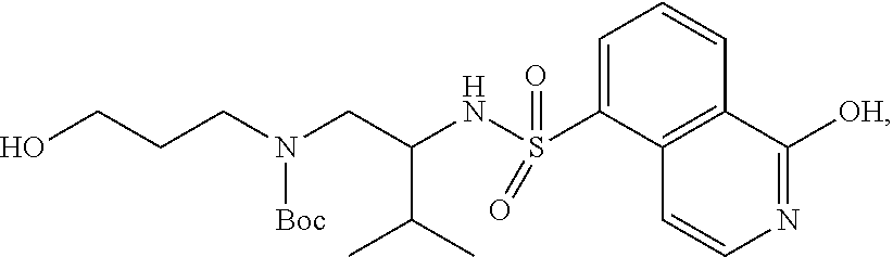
C1=C(S(NC(CN(CCCO)[Boc])C(C)C)(=O)=O)C2=C(C=C1)C([OH])=NC=C2
